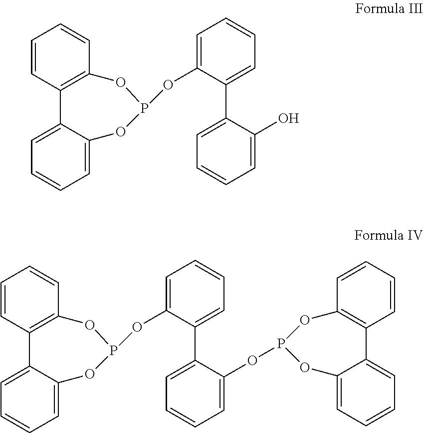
C1=CC2=C(C=C1)OP(OC1=CC=CC=C1C1=CC=CC=C1O)OC1=CC=CC=C21.C1=CC2=C(C=C1)OP(OC1=CC=CC=C1C1=CC=CC=C1OP1OC3=C(C=CC=C3)C3=CC=CC=C3O1)OC1=CC=CC=C21
